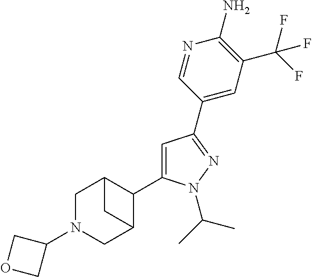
C1(C2C3CN(C4COC4)CC2C3)=CC(C2=CC(C(F)(F)F)=C(N)N=C2)=NN1C(C)C
